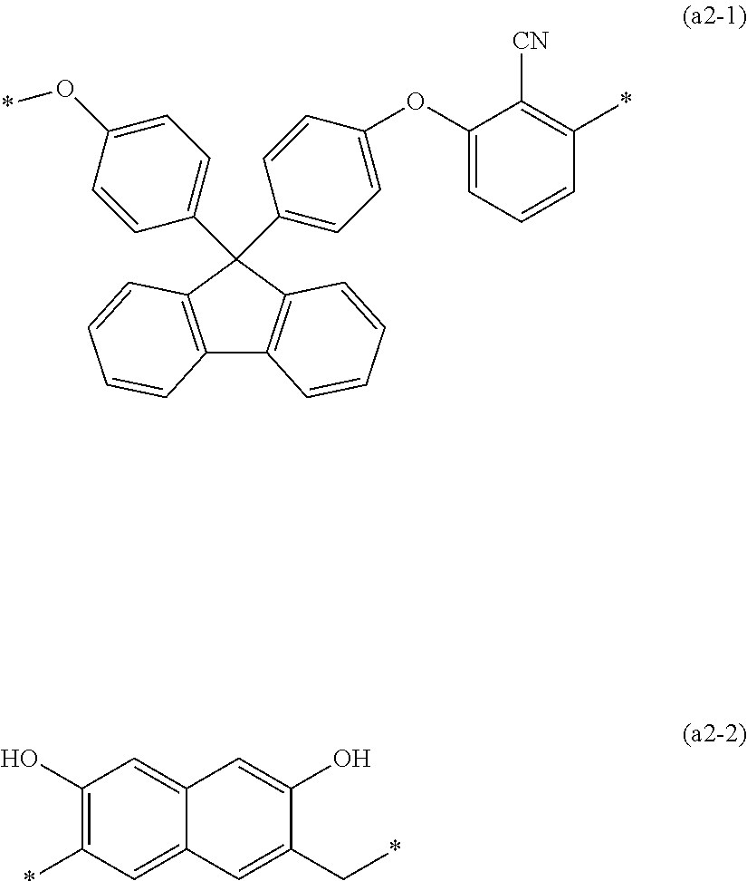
C12=C(C(C3=CC=C(O*)C=C3)(C3=CC=C(OC4=CC=CC(*)=C4[CN])C=C3)C3=C1C=CC=C3)C=CC=C2.C1(O)=C(*)C=C2C(=C1)C=C(O)C(C*)=C2
